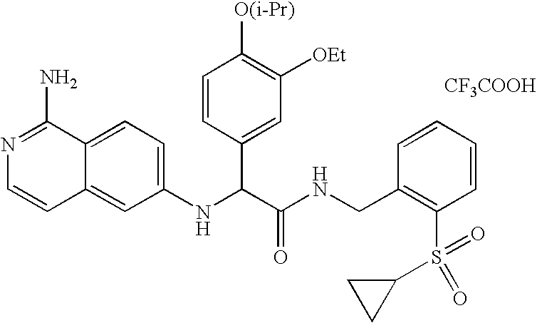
C1(NC(C(NCC2=C(S(=O)(C3CC3)=O)C=CC=C2)=O)C2=CC([OEt])=C([O(i-Pr)])C=C2)=CC=C2C(=C1)C=CN=C2N.[CF3COOH]
